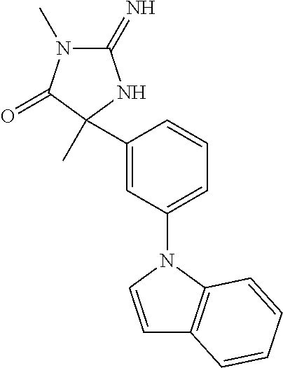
C1(=N)N(C)C(=O)C(C)(C2=CC(N3C=CC4=C3C=CC=C4)=CC=C2)N1
